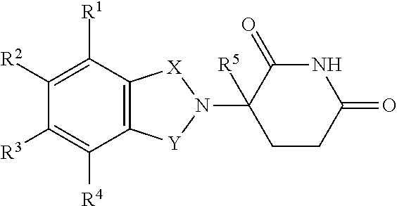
[Y]1C2=C(C([R1])=C([R2])C([R3])=C2[R4])[X]N1C1([R5])CCC(=O)NC1=O
